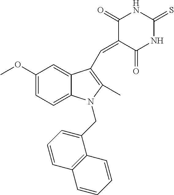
C1(OC)=CC=C2C(=C1)C(C=C1C(=O)NC(=S)NC1=O)=C(C)N2CC1=CC=CC2=C1C=CC=C2
